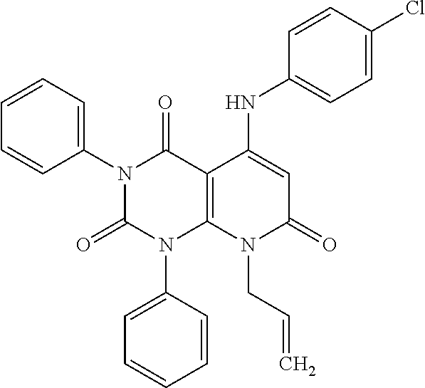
C1(N2C(=O)N(C3=CC=CC=C3)C3=C(C2=O)C(NC2=CC=C(Cl)C=C2)=CC(=O)N3CC=C)=CC=CC=C1
